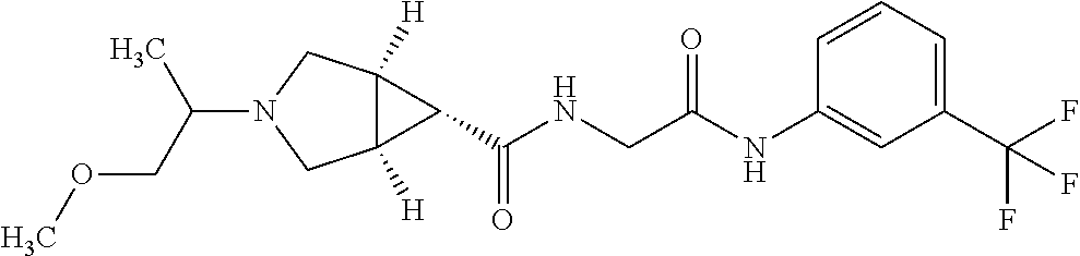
C12([H])C([H])(CN(C(C)COC)C1)C2C(NCC(NC1=CC(C(F)(F)F)=CC=C1)=O)=O
